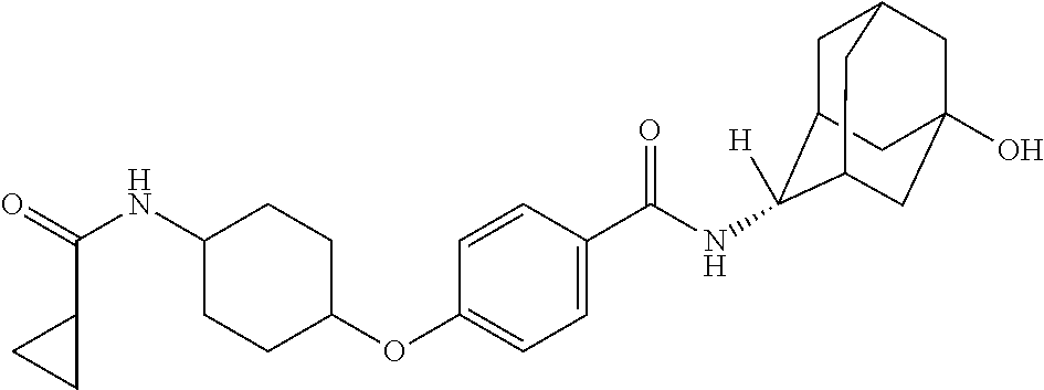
C1C(C(=O)NC2CCC(OC3=CC=C(C(NC4([H])C5CC6CC(O)(CC4C6)C5)=O)C=C3)CC2)C1
